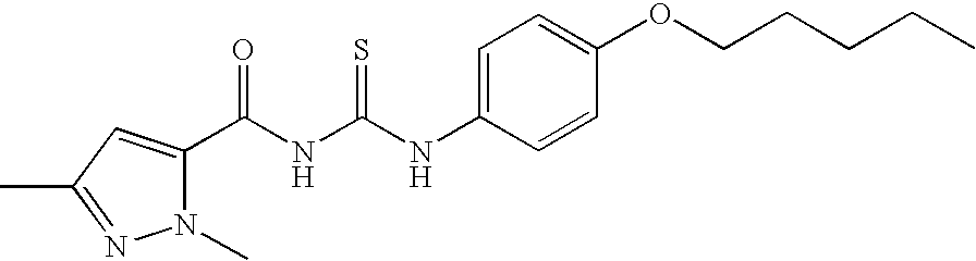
C(NC(NC1=CC=C(OCCCCC)C=C1)=S)(=O)C1=CC(C)=NN1C
